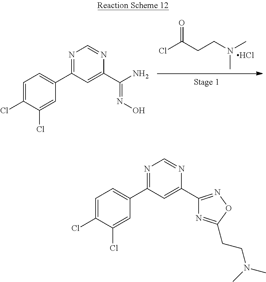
C1(Cl)=CC(C2=NC=NC(C3=NOC(CCN(C)C)=N3)=C2)=CC=C1Cl.NC(=NO)C1=CC(C2=CC=C(Cl)C(Cl)=C2)=NC=N1.ClC(CCN(C)C)=O.Cl
